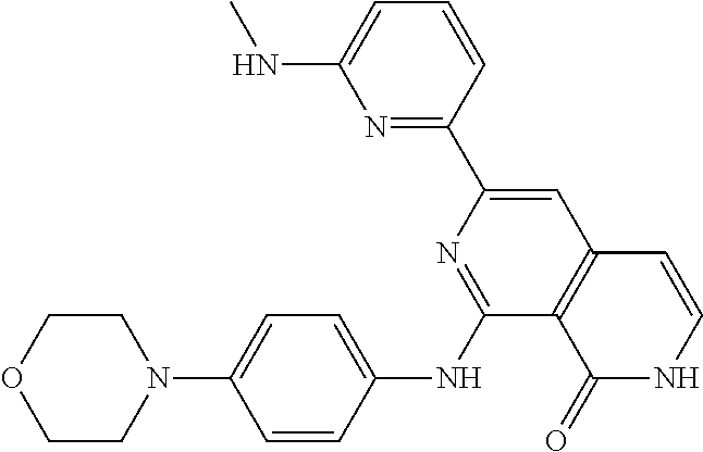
C1COCCN1C1=CC=C(NC2=NC(C3=NC(NC)=CC=C3)=CC3=C2C(=O)NC=C3)C=C1
